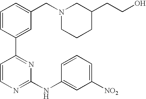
C1=CC(C2=NC(NC3=CC([NO2])=CC=C3)=NC=C2)=CC(CN2CCCC(CCO)C2)=C1
